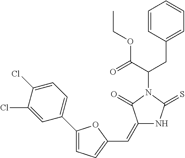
C1=CC(CC(C(=O)OCC)N2C(=O)C(=CC3=CC=C(C4=CC=C(Cl)C(Cl)=C4)O3)NC2=S)=CC=C1
